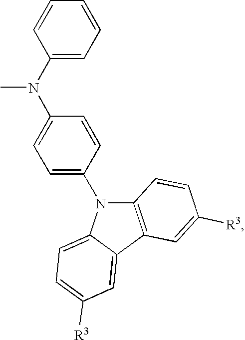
C1(N(C2=CC=C(N3C4=C(C5=CC([R3])=CC=C35)C=C([R3])C=C4)C=C2)C)=CC=CC=C1
